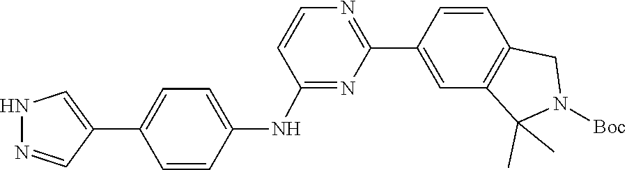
C1=CC2=C(C(C)(C)N([Boc])C2)C=C1C1=NC=CC(NC2=CC=C(C3=CNN=C3)C=C2)=N1
